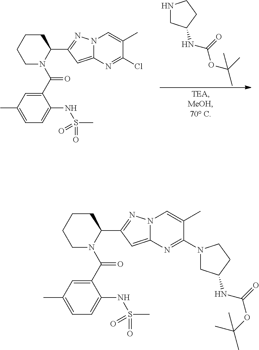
N1CC(NC(=O)OC(C)(C)C)CC1.C1CCCN(C(C2=CC(C)=CC=C2NS(C)(=O)=O)=O)C1C1=NN2C(=C1)N=C(Cl)C(C)=C2.C1CCCN(C(C2=CC(C)=CC=C2NS(C)(=O)=O)=O)C1C1=NN2C(=C1)N=C(N1CC(NC(=O)OC(C)(C)C)CC1)C(C)=C2
